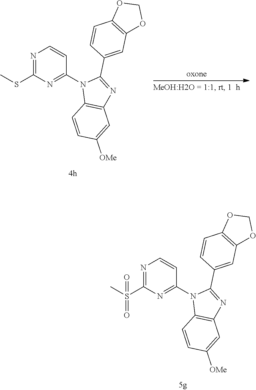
N1=C(S(C)(=O)=O)N=C(N2C3=C(N=C2C2=CC4=C(C=C2)OCO4)C=C([OMe])C=C3)C=C1.N1=C(SC)N=C(N2C3=C(N=C2C2=CC4=C(C=C2)OCO4)C=C([OMe])C=C3)C=C1
